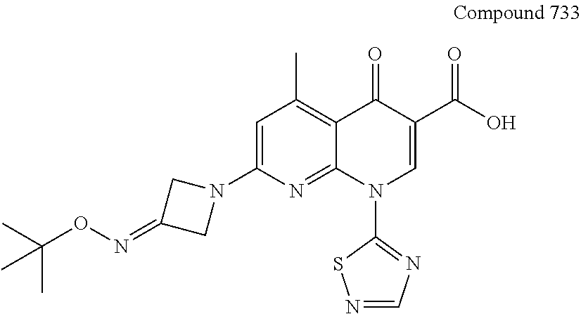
CC(ON=C1CN(C2=CC(C)=C3C(=N2)N(C2=NC=NS2)C=C(C(O)=O)C3=O)C1)(C)C
